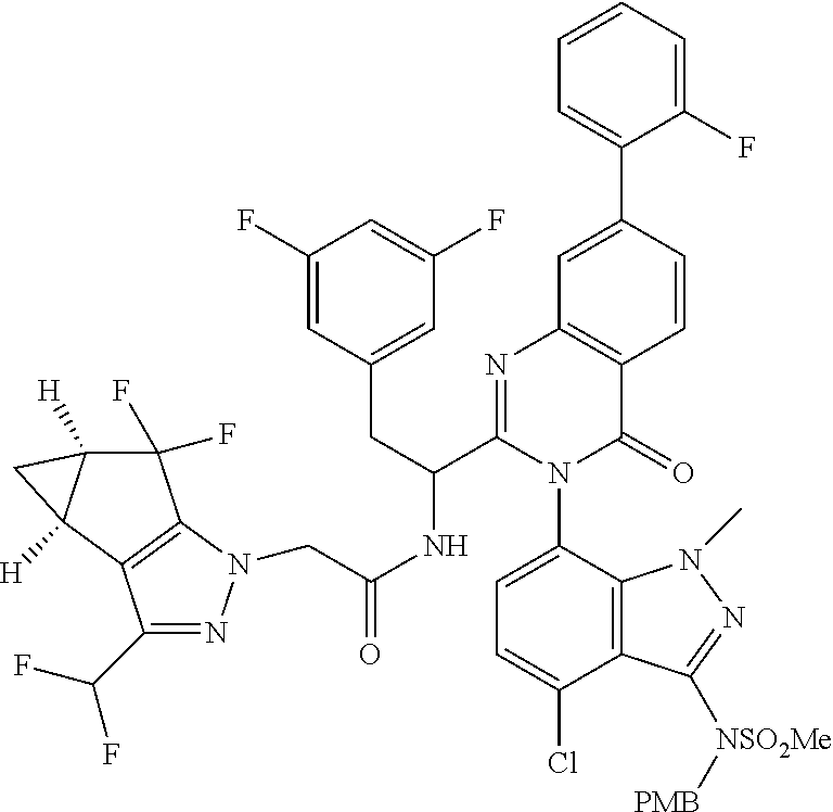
C1=C(C2=CC=CC=C2F)C=CC2=C1N=C(C(CC1=CC(F)=CC(F)=C1)NC(CN1N=C(C(F)F)C3=C1C(F)(F)C1([H])C3([H])C1)=O)N(C1=CC=C(Cl)C3=C1N(C)N=C3[NSO2Me][PMB])C2=O
